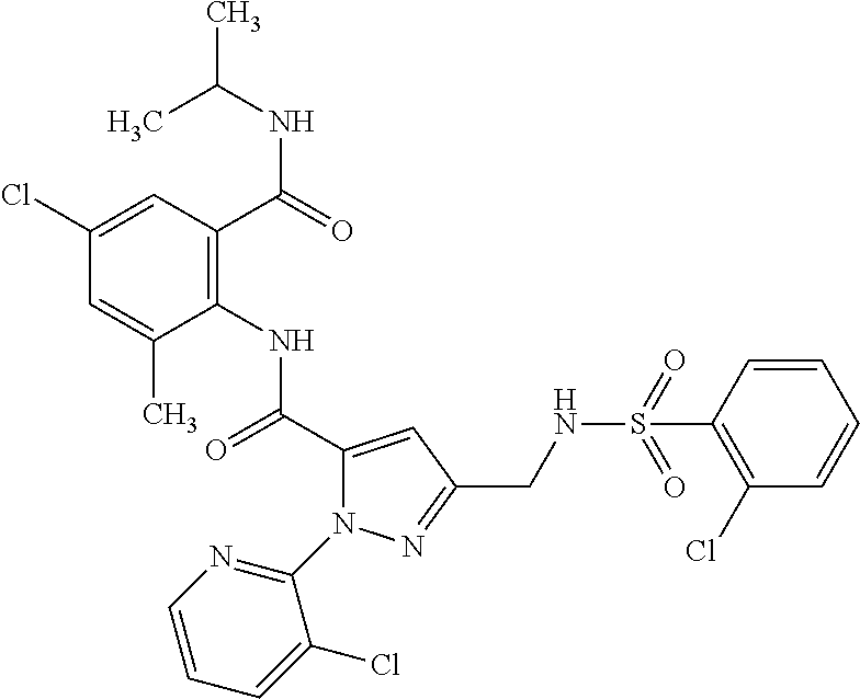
C1(Cl)=CC(C(=O)NC(C)C)=C(NC(C2=CC(CNS(=O)(=O)C3=C(Cl)C=CC=C3)=NN2C2=NC=CC=C2Cl)=O)C(C)=C1
